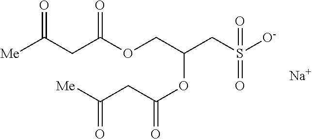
[Me]C(CC(OCC(CS([O-])(=O)=O)OC(=O)CC([Me])=O)=O)=O.[Na]
